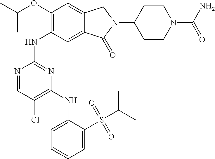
N1=CC(Cl)=C(NC2=CC=CC=C2S(C(C)C)(=O)=O)N=C1NC1=C(OC(C)C)C=C2C(=C1)C(=O)N(C1CCN(C(N)=O)CC1)C2
